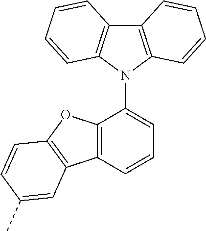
C12=C(N(C3=CC=CC4=C3OC3=C4C=C(C)C=C3)C3=C1C=CC=C3)C=CC=C2
